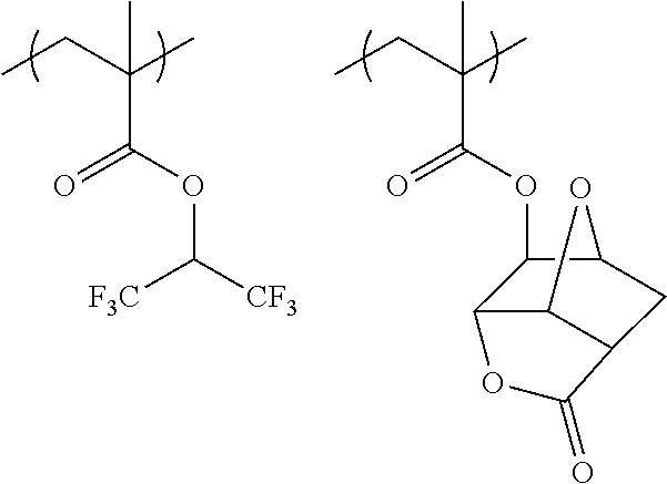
C(C(C)(C(=O)OC([F3C])[CF3])C)C.C(C(C)(C)C(OC1C2C3C(CC1O3)C(=O)O2)=O)C
